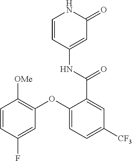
C1=CC(NC(C2=CC([CF3])=CC=C2OC2=C([OMe])C=CC(F)=C2)=O)=CC(=O)N1
